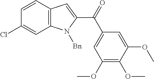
C12=C(C=CC(Cl)=C1)C=C(C(=O)C1=CC(OC)=C(OC)C(OC)=C1)N2[Bn]
